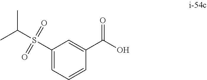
C1(S(C(C)C)(=O)=O)=CC=CC(C(O)=O)=C1
